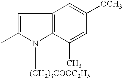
C1=C(C)N([(CH2)3COOC2H5])C2=C1C=C([OCH3])C=C2C
